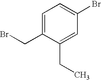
C1=C(CBr)C(CC)=CC(Br)=C1
